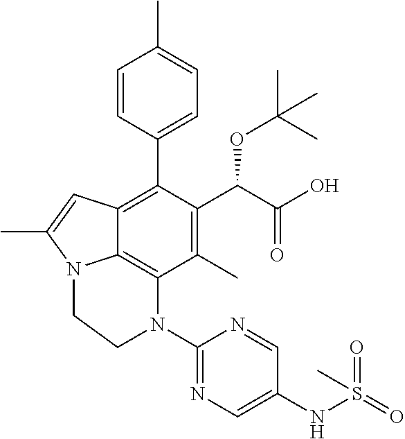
C1=CC(C2=C3C4=C(C(C)=C2C(C(O)=O)OC(C)(C)C)N(C2=NC=C(NS(=O)(=O)C)C=N2)CCN4C(C)=C3)=CC=C1C
